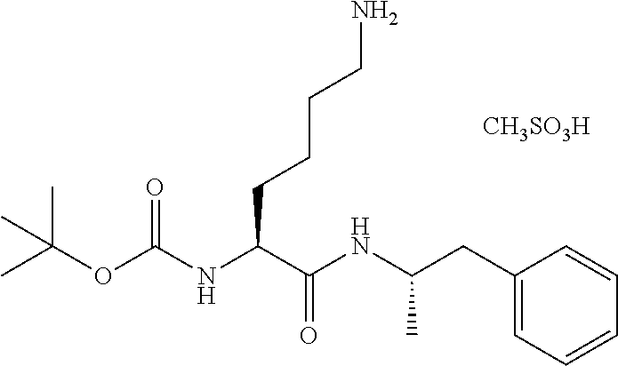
C(OC(NC(C(NC(CC1=CC=CC=C1)C)=O)CCCCN)=O)(C)(C)C.[CH3SO3H]
